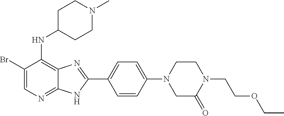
C1(Br)=CN=C2C(=C1NC1CCN(C)CC1)N=C(C1=CC=C(N3CCN(CCOCC)C(=O)C3)C=C1)N2
